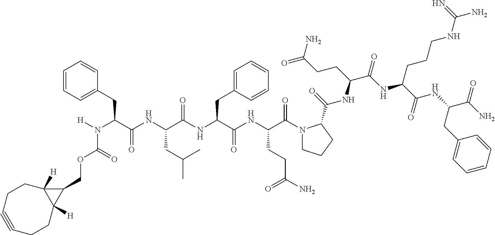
C1(COC(N([H])C(CC2=CC=CC=C2)C(NC(C(NC(C(NC(C(N2CCCC2C(=O)NC(C(NC(C(=O)NC(C(N)=O)CC2=CC=CC=C2)CCCNC(N)=N)=O)CCC(=O)N)=O)CCC(N)=O)=O)CC2=CC=CC=C2)=O)CC(C)C)=O)=O)C2([H])C1([H])CCC#CCC2
